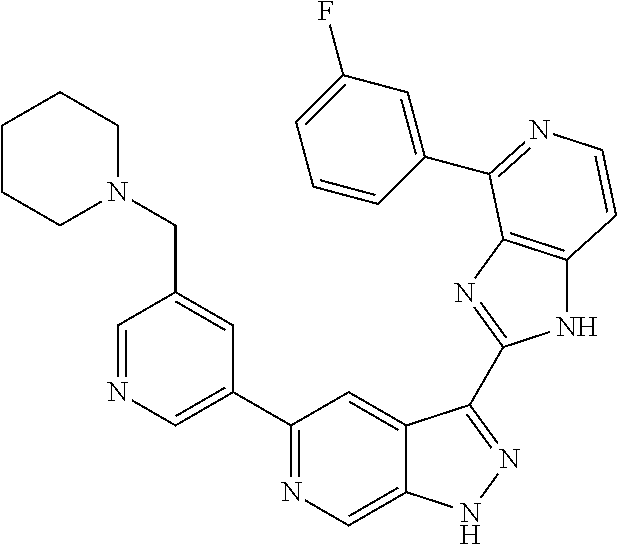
C1=NC=C(C2=NC=C3C(=C2)C(C2=NC4=C(N2)C=CN=C4C2=CC(F)=CC=C2)=NN3)C=C1CN1CCCCC1
